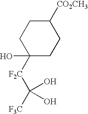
C1([CO2CH3])CCC(O)([F2C]C([F3C])(O)O)CC1
